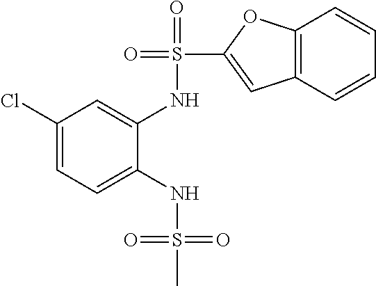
C1(Cl)=CC=C(NS(=O)(=O)C)C(NS(=O)(C2=CC3=C(O2)C=CC=C3)=O)=C1
